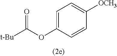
C1=C(OC([t-Bu])=O)C=CC([OCH3])=C1
